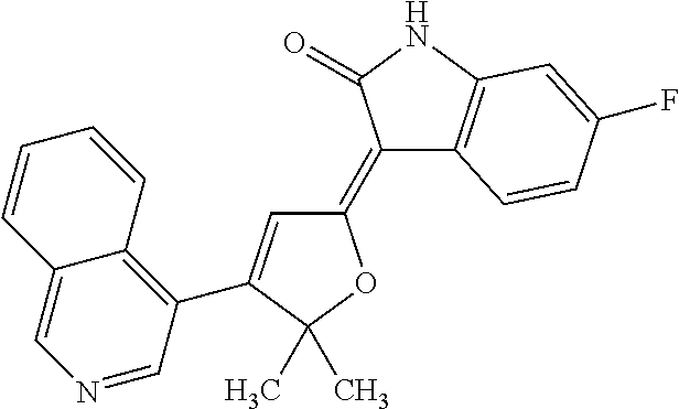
C1(=C2C3=C(NC2=O)C=C(F)C=C3)C=C(C2=C3C(=CN=C2)C=CC=C3)C(C)(C)O1
